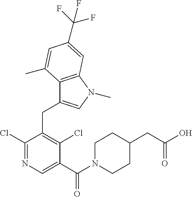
C1(Cl)=NC=C(C(N2CCC(CC(O)=O)CC2)=O)C(Cl)=C1CC1=CN(C)C2=C1C(C)=CC(C(F)(F)F)=C2
